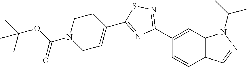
C1(C2=NSC(C3=CCN(C(OC(C)(C)C)=O)CC3)=N2)=CC2=C(C=C1)C=NN2C(C)C
